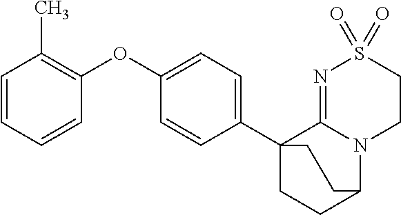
C1=CC=CC(OC2=CC=C(C34CCC(N5C3=NS(=O)(=O)CC5)CC4)C=C2)=C1C
